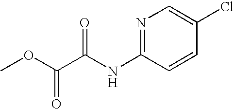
N1=C(NC(C(=O)OC)=O)C=CC(Cl)=C1
